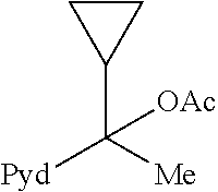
C1(C([Me])([Pyd])[OAc])CC1
